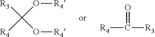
[R3]C(O[R4])(O[R4])[R4].[R4]C([R3])=O
